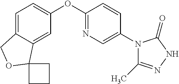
C1=C2C(=CC(OC3=NC=C(N4C(C)=NNC4=O)C=C3)=C1)C1(OC2)CCC1
